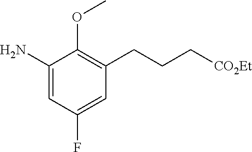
C1(N)=CC(F)=CC(CCC[CO2Et])=C1OC
